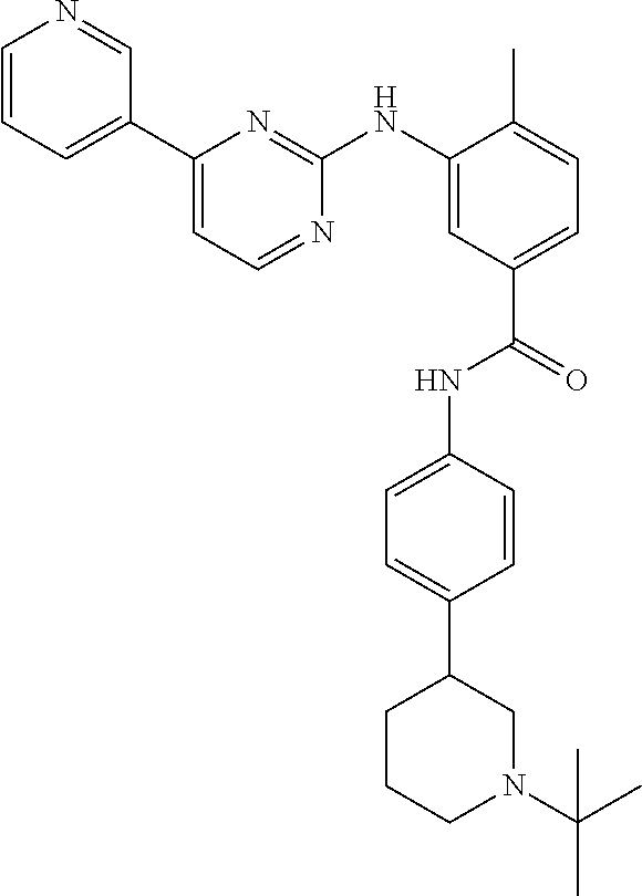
C1=CC=C(C2=CC=NC(NC3=CC(C(=O)NC4=CC=C(C5CCCN(C(C)(C)C)C5)C=C4)=CC=C3C)=N2)C=N1
